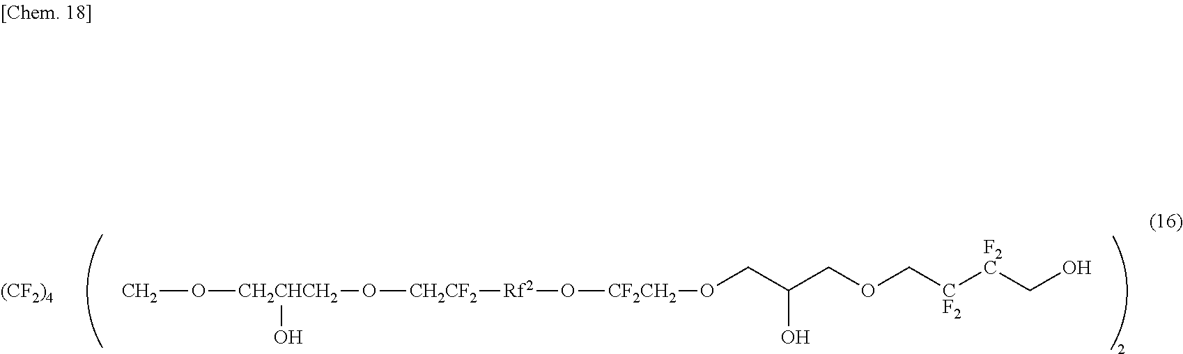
[(CF2)4].CO[CH2CHCH2](O[CH2CF2][Rf2]O[CF2CH2]OCC(COC[CF2][F2C]CO)O)O
